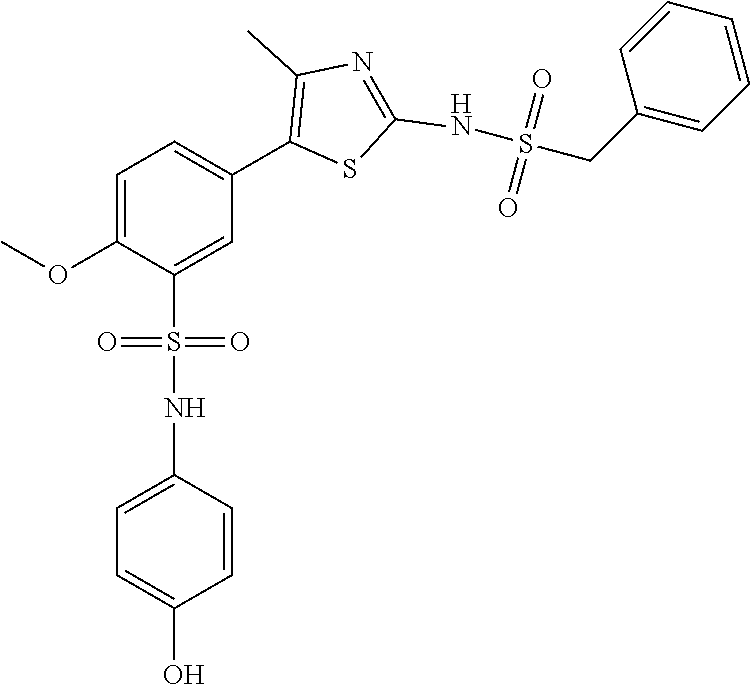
C1=C(OC)C(S(=O)(=O)NC2=CC=C(O)C=C2)=CC(C2=C(C)N=C(NS(CC3=CC=CC=C3)(=O)=O)S2)=C1
